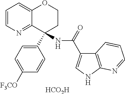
[HCO2H].C12=NC=CC=C1OCCC2(C1=CC=C([F3CO])C=C1)NC(=O)C1=CNC2=C1C=CC=N2
